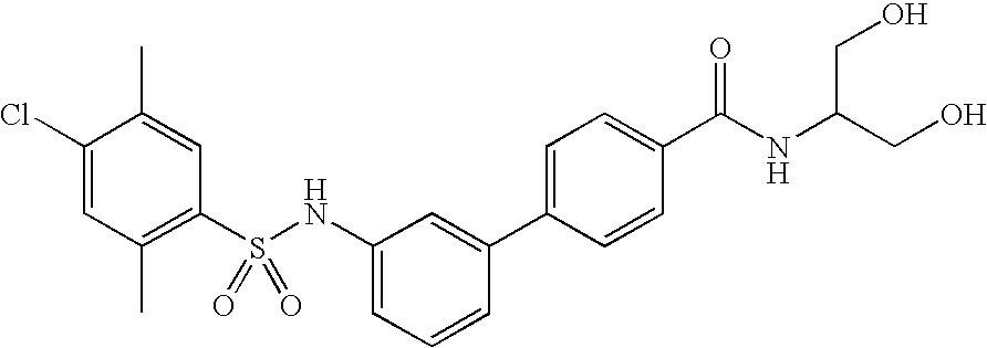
C1(Cl)=CC(C)=C(S(NC2=CC=CC(C3=CC=C(C(NC(CO)CO)=O)C=C3)=C2)(=O)=O)C=C1C
